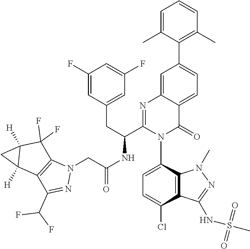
N1(C)N=C(NS(C)(=O)=O)C2=C1C(N1C(C(CC3=CC(F)=CC(F)=C3)NC(CN3N=C(C(F)F)C4=C3C(F)(F)C3([H])C4([H])C3)=O)=NC3=CC(C4=C(C)C=CC=C4C)=CC=C3C1=O)=CC=C2Cl
